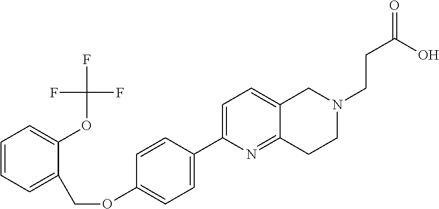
C1=CC=C(COC2=CC=C(C3=CC=C4C(=N3)CCN(CCC(=O)O)C4)C=C2)C(OC(F)(F)F)=C1
